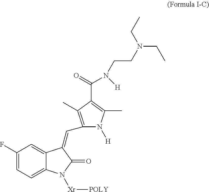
C1(F)=CC=C2C(=C1)C(=CC1=C(C)C(C(N(CCN(CC)CC)[H])=O)=C(C)N1[H])C(=O)N2[Xr][POLY]
